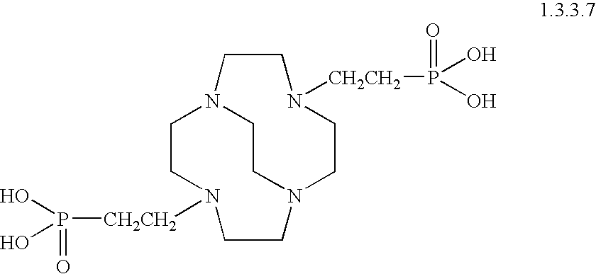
C1CN([CH2CH2]P(=O)(O)O)CCN2CCN([CH2CH2]P(O)(O)=O)CCN1CC2
